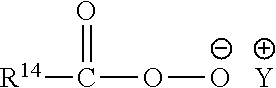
[R14]C(=O)OO.[Y]
